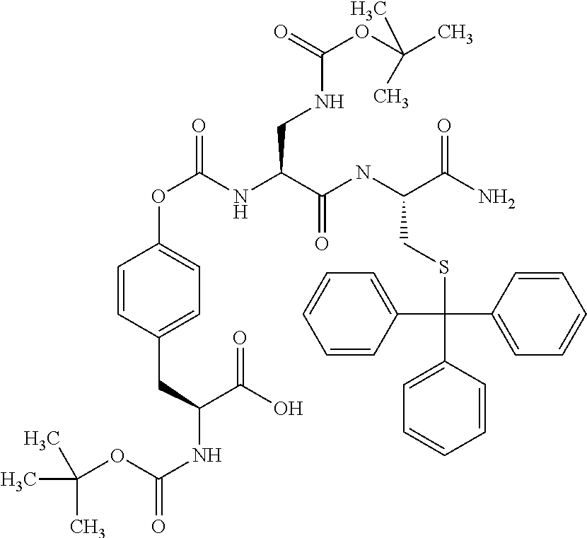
C1=CC(CC(NC(=O)OC(C)(C)C)C(O)=O)=CC=C1OC(NC(C(NC(C(N)=O)CSC(C1=CC=CC=C1)(C1=CC=CC=C1)C1=CC=CC=C1)=O)CNC(OC(C)(C)C)=O)=O
